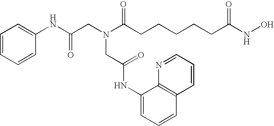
C1=CC=CC(NC(CN(C(CCCCCC(NO)=O)=O)CC(NC2=CC=CC3=C2N=CC=C3)=O)=O)=C1
